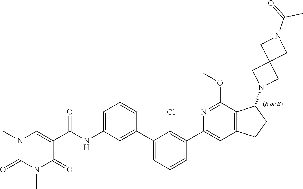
N1(C)C(=O)N(C)C=C(C(=O)NC2=CC=CC(C3=CC=CC(C4=CC5=C(C(N6CC7(C6)CN(C(=O)C)C7)CC5)C(OC)=N4)=C3Cl)=C2C)C1=O
